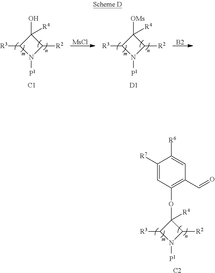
C1(O)([R4])C([R3])N([P1])C1[R2].[C1].C1([OMs])([R4])C([R3])N([P1])C1[R2].[D1].[MsCl].[B2].C1(OC2=C(C=O)C=C([R6])C([R7])=C2)([R4])C([R3])N([P1])C1[R2].[C2]
